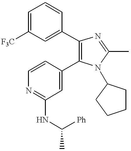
C1=C([F3C])C=C(C2=C(C3=CC(NC([Ph])C)=NC=C3)N(C3CCCC3)C(C)=N2)C=C1
